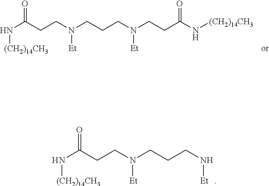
N([(CH2)14CH3])C(=O)CCN(CCCN[Et])[Et].N([(CH2)14CH3])C(=O)CCN(CCCN(CCC(N[(CH2)14CH3])=O)[Et])[Et]
